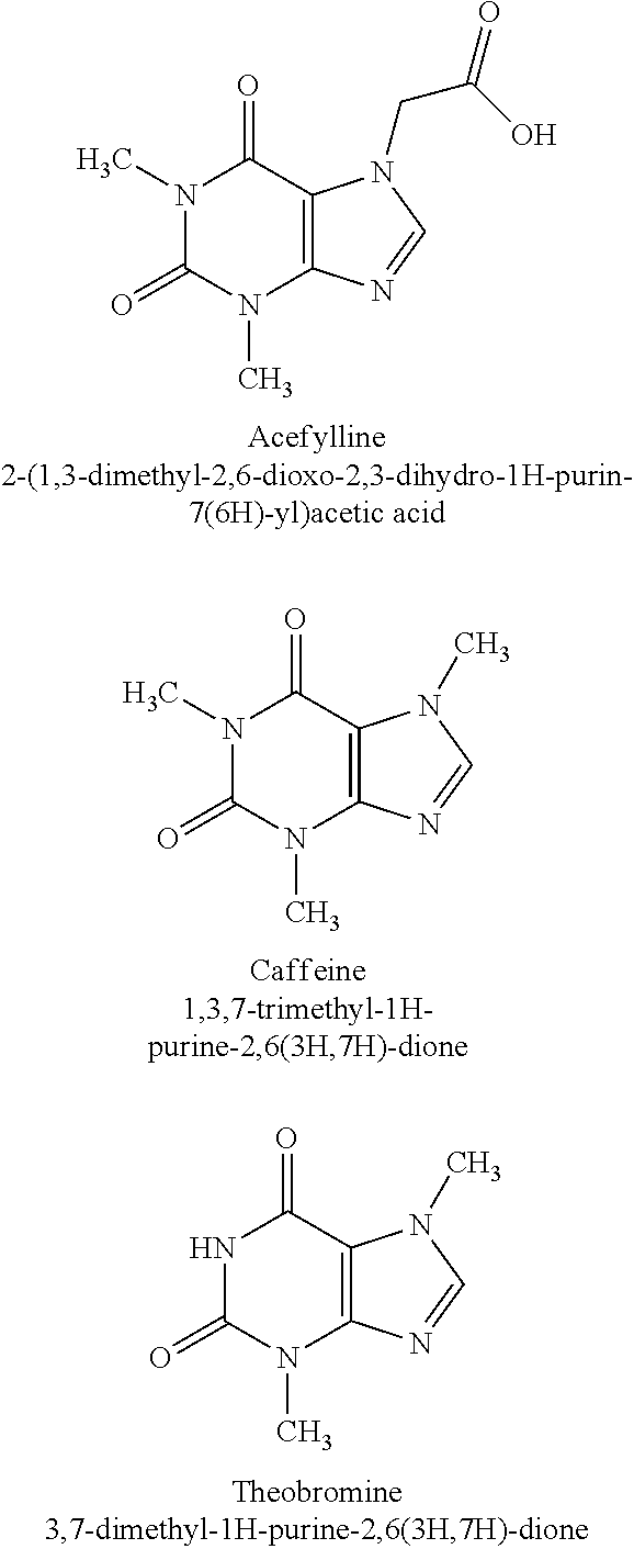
N1(C)C(=O)N(C)C2=C(C1=O)N(CC(=O)O)C=N2.N1(C)C(=O)N(C)C2=C(C1=O)N(C)C=N2.N1C(=O)N(C)C2=C(C1=O)N(C)C=N2
